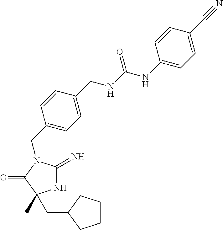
N1C(=N)N(CC2=CC=C(CNC(=O)NC3=CC=C(C#N)C=C3)C=C2)C(=O)C1(CC1CCCC1)C
